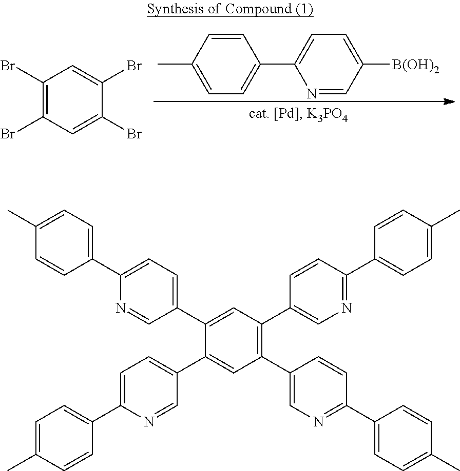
C1=C(C)C=CC(C2=CC=C([B(OH)2])C=N2)=C1.C1(Br)=C(Br)C=C(Br)C(Br)=C1.C1(C2=CC=C(C3=CC=C(C)C=C3)N=C2)=CC(C2=CN=C(C3=CC=C(C)C=C3)C=C2)=C(C2=CN=C(C3=CC=C(C)C=C3)C=C2)C=C1C1=CC=C(C2=CC=C(C)C=C2)N=C1
